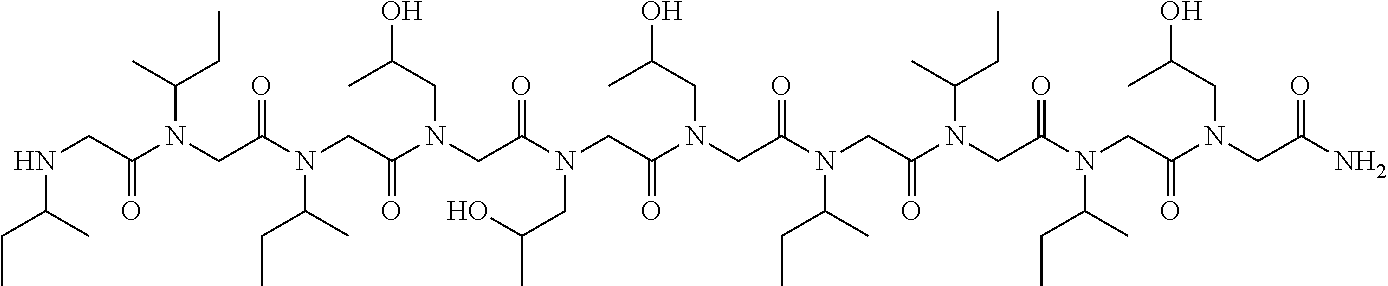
N(CC(N(CC(N(CC(N(CC(N(CC(N(CC(N(CC(N(CC(N(CC(N(CC(N)=O)CC(C)O)=O)C(CC)C)=O)C(C)CC)=O)C(C)CC)=O)CC(O)C)=O)CC(C)O)=O)CC(C)O)=O)C(CC)C)=O)C(C)CC)=O)C(CC)C
